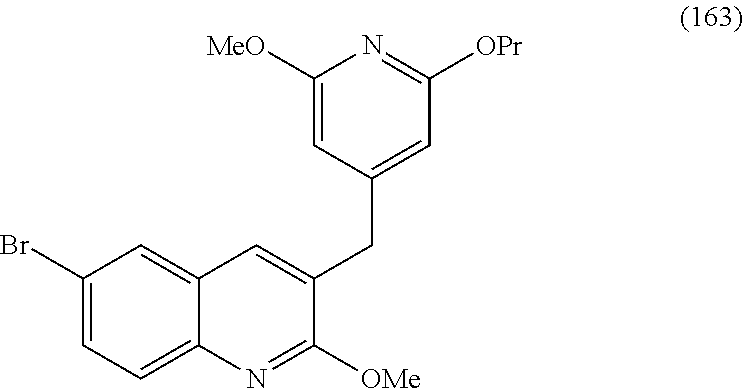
C1=C([MeO])N=C([OPr])C=C1CC1=CC2=CC(Br)=CC=C2N=C1[OMe]
